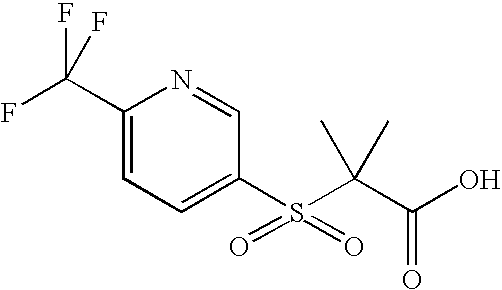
C1(C(F)(F)F)=CC=C(S(C(C(O)=O)(C)C)(=O)=O)C=N1
